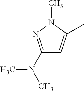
C1(N(C)C)=NN(C)C(C)=C1
